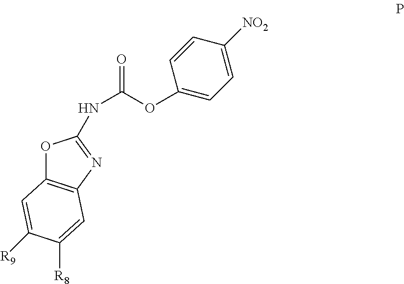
O1C2=C(N=C1NC(OC1=CC=C([NO2])C=C1)=O)C=C([R8])C([R9])=C2
